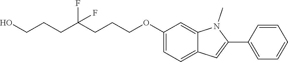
OCCCC(CCCOC1=CC=C2C(=C1)N(C)C(C1=CC=CC=C1)=C2)(F)F
